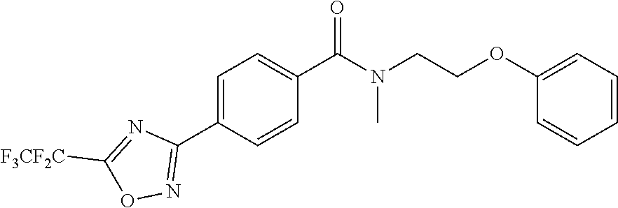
C1=C(C2=NOC([F3CF2C])=N2)C=CC(C(N(CCOC2=CC=CC=C2)C)=O)=C1
